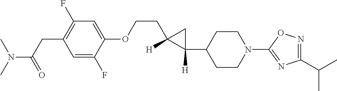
N(C(CC1=C(F)C=C(OCCC2([H])C([H])(C3CCN(C4=NC(C(C)C)=NO4)CC3)C2)C(F)=C1)=O)(C)C
